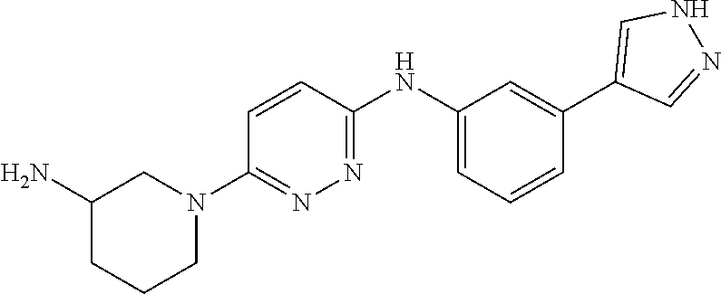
C1(N)CCCN(C2=NN=C(NC3=CC=CC(C4=CNN=C4)=C3)C=C2)C1
